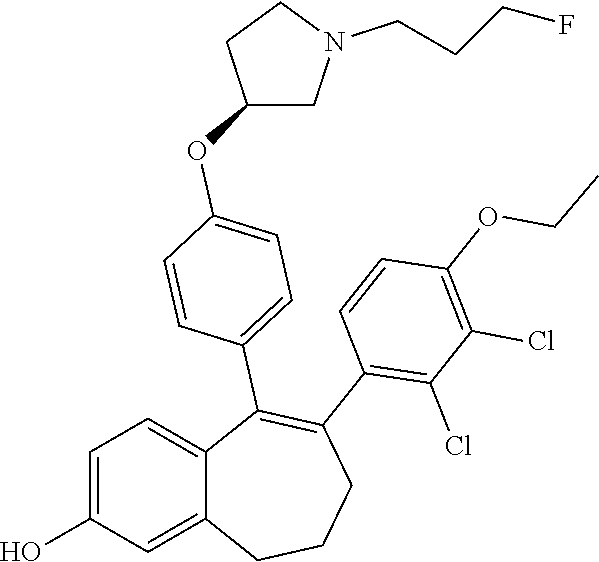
C1=C(O)C=C2C(=C1)C(C1=CC=C(OC3CN(CCCF)CC3)C=C1)=C(C1=C(Cl)C(Cl)=C(OCC)C=C1)CCC2
